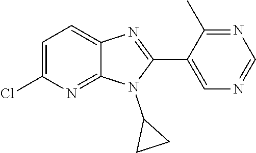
C1=C(Cl)N=C2C(=C1)N=C(C1=CN=CN=C1C)N2C1CC1
